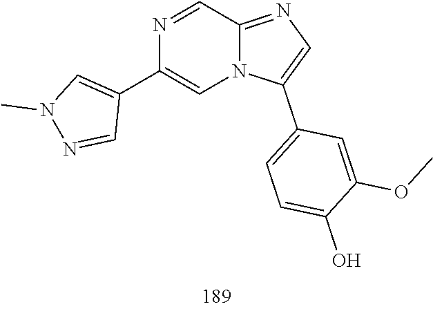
N1=CC2=NC=C(C3=CC=C(O)C(OC)=C3)N2C=C1C1=CN(C)N=C1
